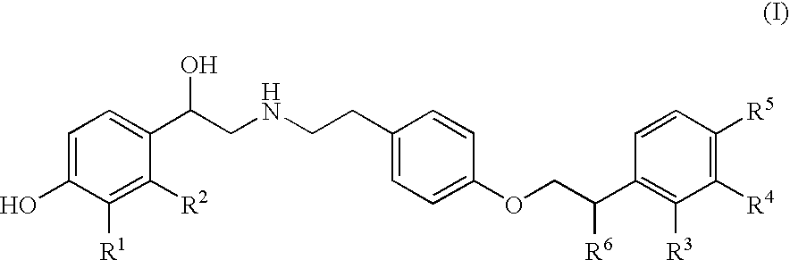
C1=C(O)C([R1])=C([R2])C(C(CNCCC2=CC=C(OCC(C3=C([R3])C([R4])=C([R5])C=C3)[R6])C=C2)O)=C1
